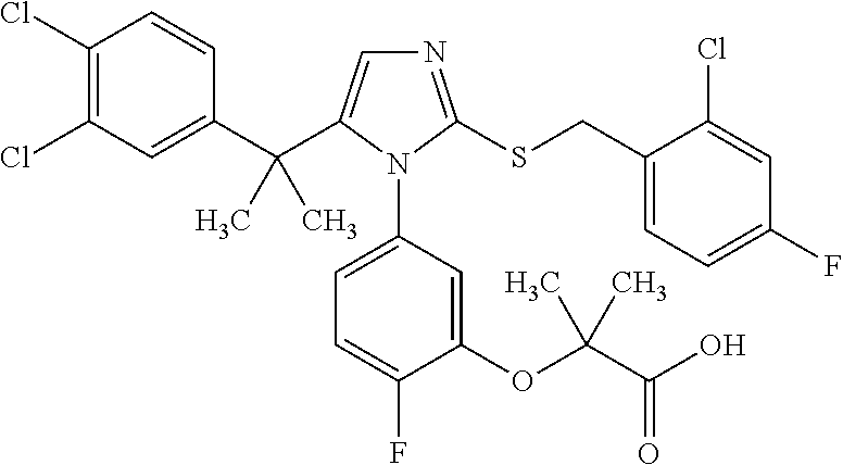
C1(C(C2=CN=C(SCC3=CC=C(F)C=C3Cl)N2C2=CC=C(F)C(OC(C(O)=O)(C)C)=C2)(C)C)=CC(Cl)=C(Cl)C=C1
